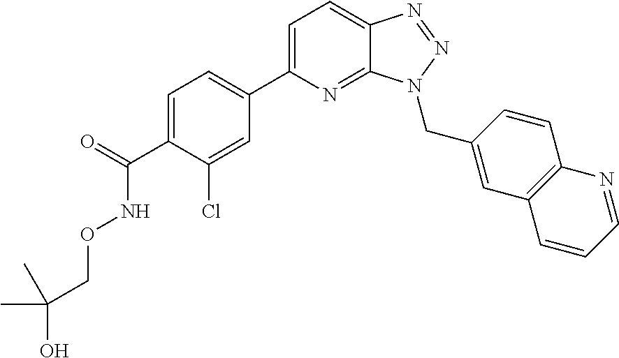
C1=C(C(=O)NOCC(O)(C)C)C(Cl)=CC(C2=CC=C3C(=N2)N(CC2=CC4=C(C=C2)N=CC=C4)N=N3)=C1
